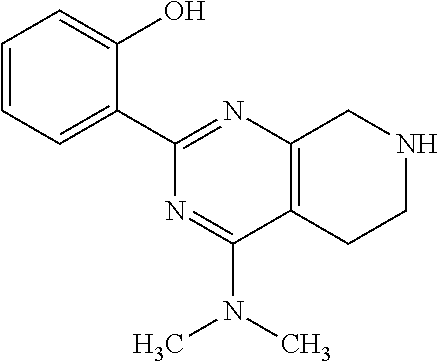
C1=CC=C(C2=NC3=C(C(N(C)C)=N2)CCNC3)C(O)=C1
